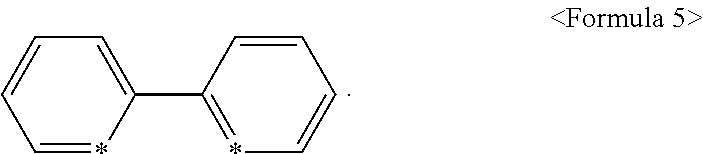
C1=*C(C2=*C=CC=C2)=CC=C1
